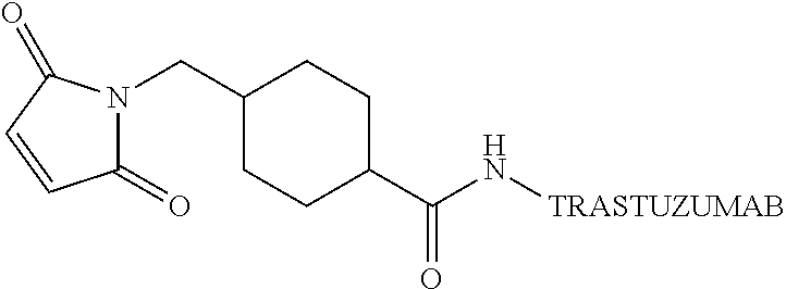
C1(CN2C(=O)C=CC2=O)CCC(C(=O)N[TRASTUZUMAB])CC1
